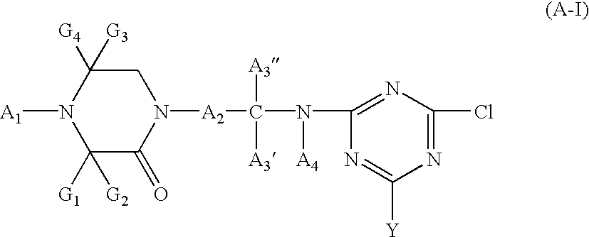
N1([A1])C([G1])([G2])C(=O)N([A2]C([A3])([A3])N([A4])C2=NC(Cl)=NC([Y])=N2)CC1([G4])[G3]
